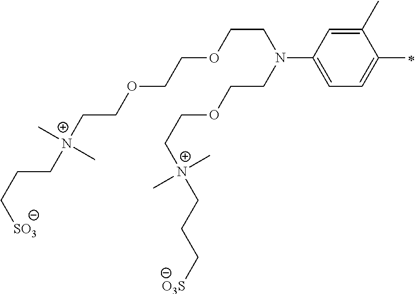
C(C[SO3])C[N+](CCOCCOCCN(CCOCC[N+](CCC[O3S])(C)C)C1=CC=C(C)C(C)=C1)(C)C
